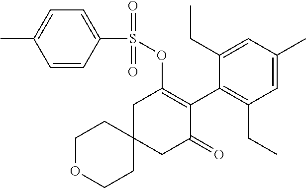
C1OCCC2(C1)CC(=O)C(C1=C(CC)C=C(C)C=C1CC)=C(OS(=O)(C1=CC=C(C)C=C1)=O)C2
